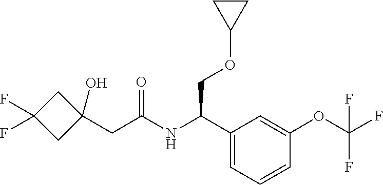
C1(C(NC(CC2(O)CC(F)(F)C2)=O)COC2CC2)=CC=CC(OC(F)(F)F)=C1
